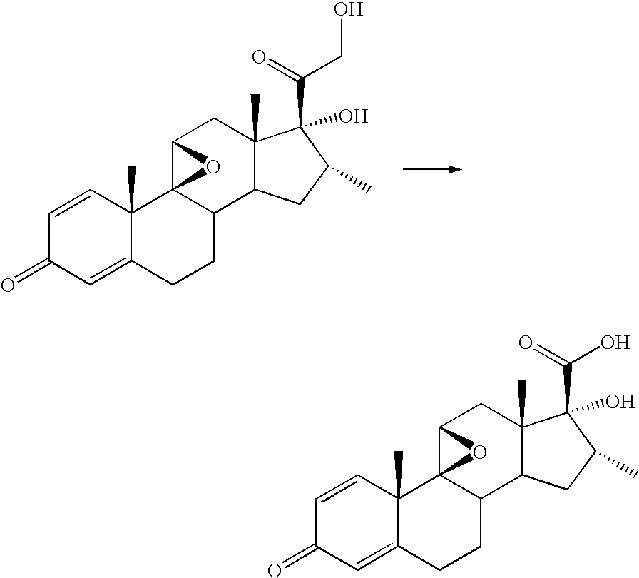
C1=CC2(C)C(=CC1=O)CCC1C23C(CC2(C)C1CC(C)C2(C(=O)CO)O)O3.C1=CC2(C)C(=CC1=O)CCC1C23C(CC2(C)C1CC(C)C2(C(=O)O)O)O3
